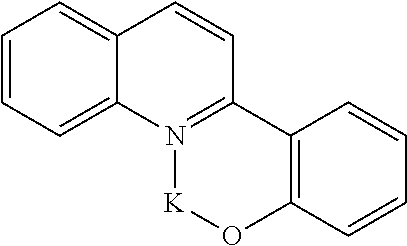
C1=CC=C2C(=C1)C=CC1=N2[K]OC2=C1C=CC=C2
